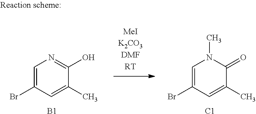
C1=C(Br)C=C(C)C(O)=N1.C1=C(Br)C=C(C)C(=O)N1C.[B1].[C1]
